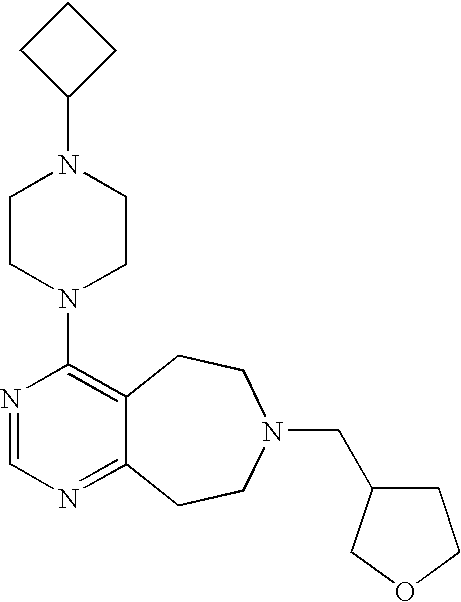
C1CC(N2CCN(C3=C4C(=NC=N3)CCN(CC3CCOC3)CC4)CC2)C1
